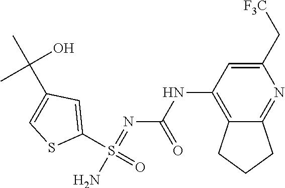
C1(S(=O)(N)=NC(NC2=C3C(=NC(C[F3C])=C2)CCC3)=O)=CC(C(C)(O)C)=CS1
